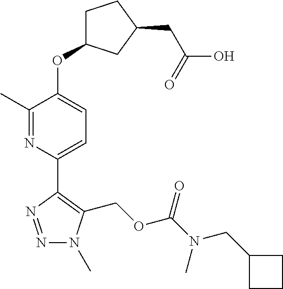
N1=NC(C2=CC=C(OC3CCC(CC(=O)O)C3)C(C)=N2)=C(COC(N(C)CC2CCC2)=O)N1C
